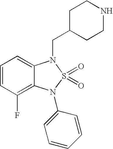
C1=CC(F)=C2C(=C1)N(CC1CCNCC1)S(=O)(=O)N2C1=CC=CC=C1
